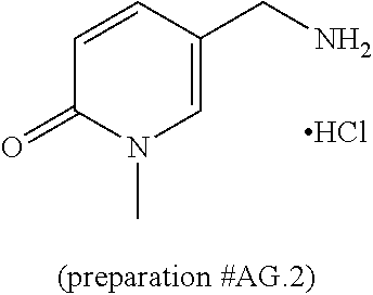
Cl.O=C1C=CC(CN)=CN1C
